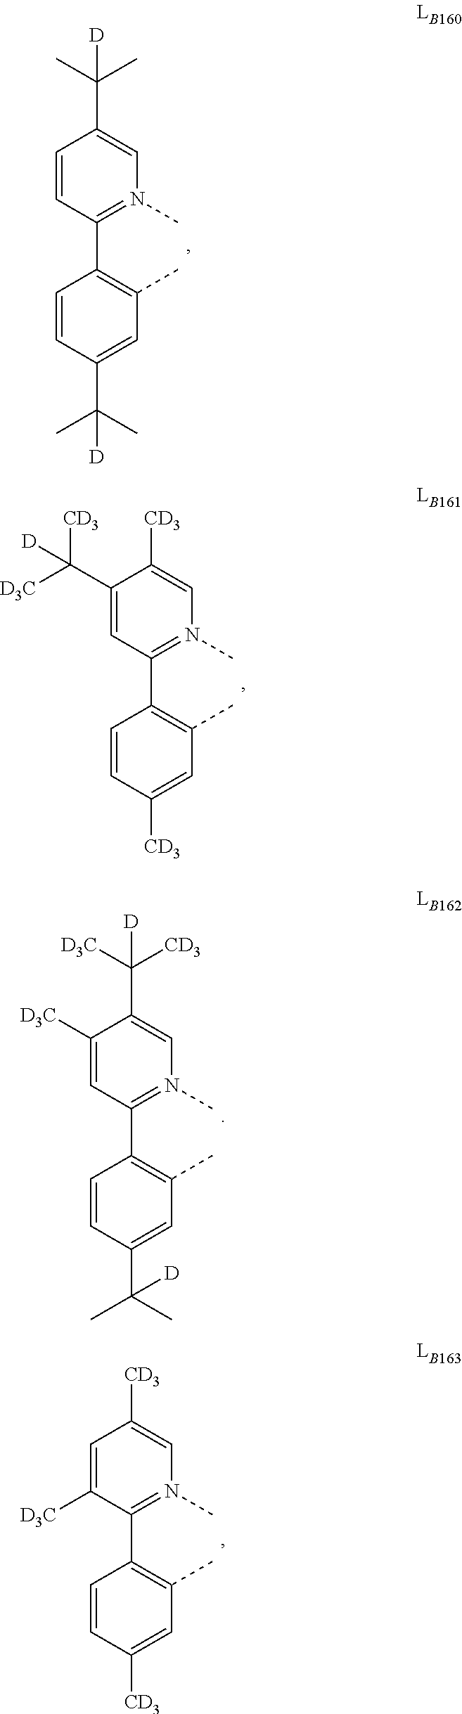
C1=CC(C(C)(C)[D])=CC(C)=C1C1=N(C)C=C(C(C)(C)[D])C=C1.C1=CC([CD3])=CC(C)=C1C1=N(C)C=C([CD3])C(C([D3C])([CD3])[D])=C1.C1=CC(C(C)(C)[D])=CC(C)=C1C1=N(C)C=C(C([D3C])([CD3])[D])C([D3C])=C1.C1=CC([CD3])=CC(C)=C1C1=N(C)C=C([CD3])C=C1[D3C]
